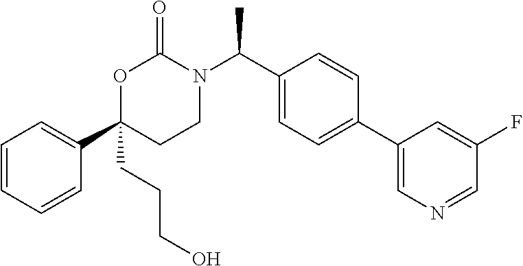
C1(CCCO)(C2=CC=CC=C2)CCN(C(C2=CC=C(C3=CN=CC(F)=C3)C=C2)C)C(=O)O1
